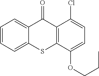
C1=CC=C2C(=C1)C(=O)C1=C(S2)C(OCCC)=CC=C1Cl
